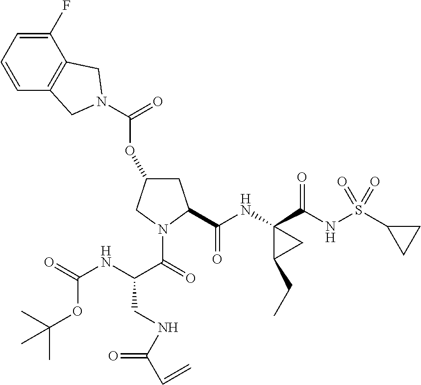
C(OC1CC(C(NC2(C(NS(C3CC3)(=O)=O)=O)C(CC)C2)=O)N(C(=O)C(NC(=O)OC(C)(C)C)CNC(C=C)=O)C1)(N1CC2=C(C(F)=CC=C2)C1)=O
